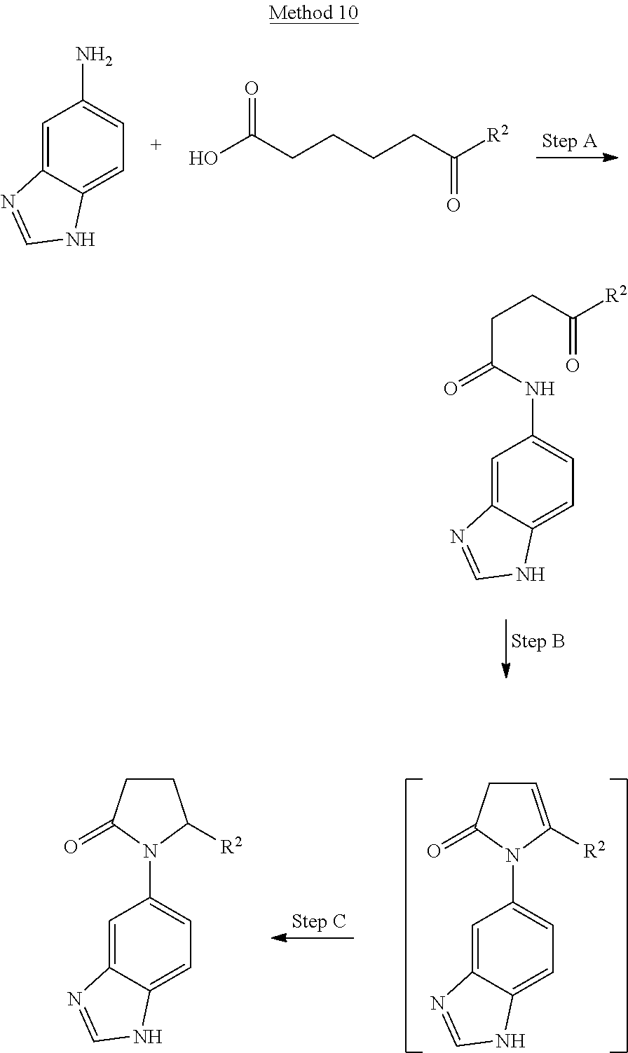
C1=C2C(=CC=C1N)NC=N2.OC(CCCCC([R2])=O)=O.C1=C2C(=CC=C1NC(CCC([R2])=O)=O)NC=N2.C1=C2C(=CC=C1N1C([R2])=CCC1=O)NC=N2.C1=C2C(=CC=C1N1C([R2])CCC1=O)NC=N2
